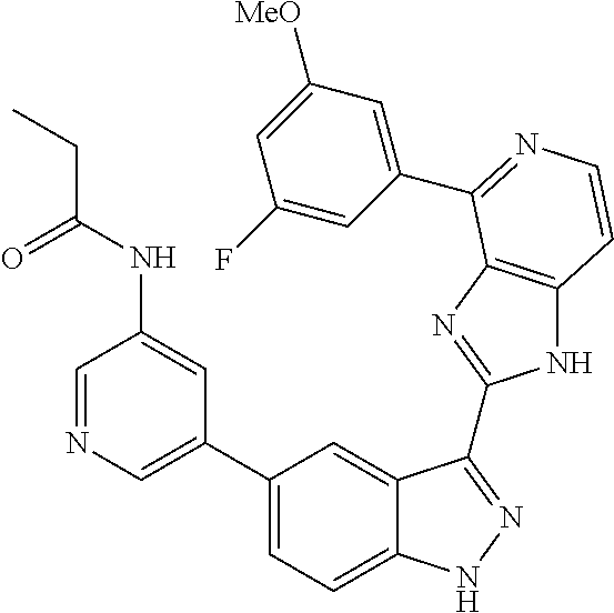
C1(C2=CN=CC(NC(=O)CC)=C2)=CC=C2C(=C1)C(C1=NC3=C(N1)C=CN=C3C1=CC([MeO])=CC(F)=C1)=NN2
